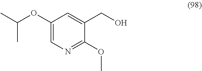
C1(OC(C)C)=CN=C(OC)C(CO)=C1
